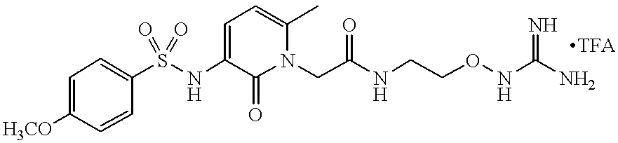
S(NC1=CC=C(C)N(CC(NCCONC(N)=N)=O)C1=O)(=O)(=O)C1=CC=C([H3CO])C=C1.[TFA]
